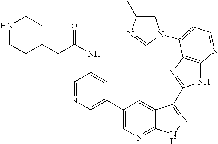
C1(C2=CN=CC(NC(CC3CCNCC3)=O)=C2)=CN=C2C(=C1)C(C1=NC3=C(N1)N=CC=C3N1C=C(C)N=C1)=NN2
